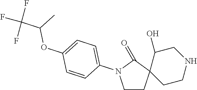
C1CC2(C(=O)N1C1=CC=C(OC(C(F)(F)F)C)C=C1)CCNCC2O
